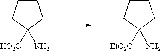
[HO2C]C1(N)CCCC1.[EtO2C]C1(N)CCCC1
